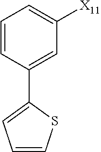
C1=C(C2=CC=CS2)C=CC=C1[X11]
